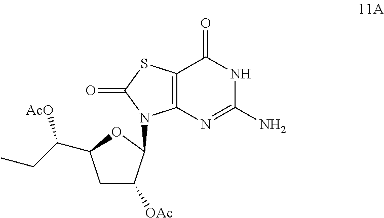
C(C1CC([OAc])C(N2C3=C(C(=O)NC(N)=N3)SC2=O)O1)(CC)[AcO]
